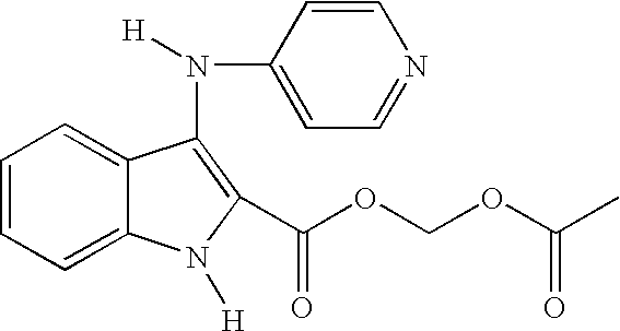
C1=CC=C2C(=C1)N([H])C(C(OCOC(C)=O)=O)=C2N(C1=CC=NC=C1)[H]
